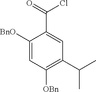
C1([BnO])=CC([OBn])=C(C(C)C)C=C1C(=O)Cl
